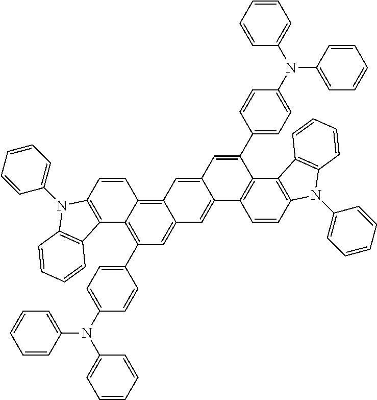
C12=C(C=CC3=C4C(=CC(C5=CC=C(N(C6=CC=CC=C6)C6=CC=CC=C6)C=C5)=C13)C=C1C(=C4)C=C(C3=CC=C(N(C4=CC=CC=C4)C4=CC=CC=C4)C=C3)C3=C1C=CC1=C3C3=C(N1C1=CC=CC=C1)C=CC=C3)N(C1=CC=CC=C1)C1=C2C=CC=C1
